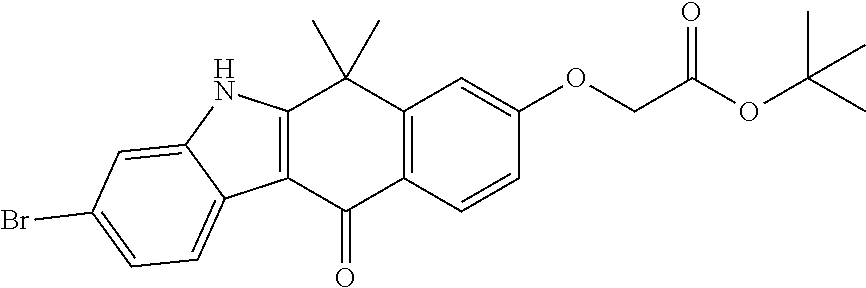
C12=C(C(=O)C3=C(C1(C)C)C=C(OCC(OC(C)(C)C)=O)C=C3)C1=CC=C(Br)C=C1N2
